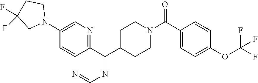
C1(C(=O)N2CCC(C3=NC=NC4=CC(N5CCC(F)(F)C5)=CN=C34)CC2)=CC=C(OC(F)(F)F)C=C1
